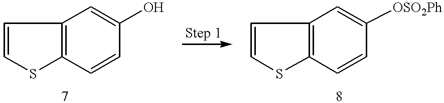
C1=CSC2=C1C=C(O)C=C2.C1=CSC2=C1C=C([OSO2Ph])C=C2
